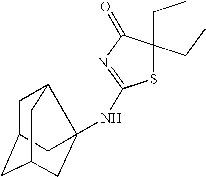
S1C(CC)(CC)C(=O)N=C1NC12C3CC(CC(C1)C3)C2
